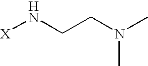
[X]NCCN(C)C
